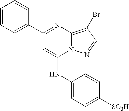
C1=C(C2=NC3=C(Br)C=NN3C(NC3=CC=C([SO3H])C=C3)=C2)C=CC=C1
